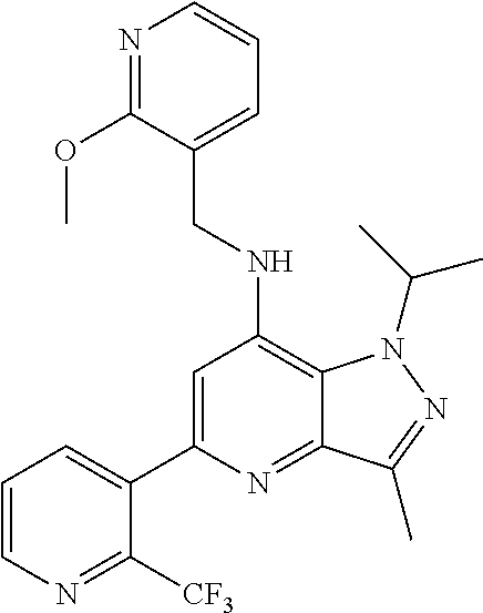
C12=C(NCC3=CC=CN=C3OC)C=C(C3=CC=CN=C3[CF3])N=C1C(C)=NN2C(C)C
